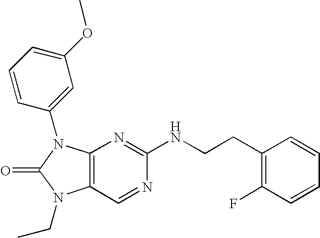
C12=C(N(C3=CC(OC)=CC=C3)C(=O)N1CC)N=C(NCCC1=C(F)C=CC=C1)N=C2
